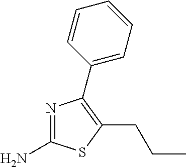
NC1=NC(C2=CC=CC=C2)=C(CCC)S1
